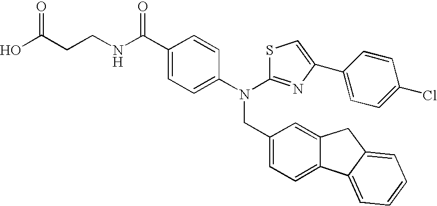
N(C1=CC=C(C(NCCC(O)=O)=O)C=C1)(CC1=CC=C2C(=C1)CC1=CC=CC=C21)C1=NC(C2=CC=C(Cl)C=C2)=CS1
